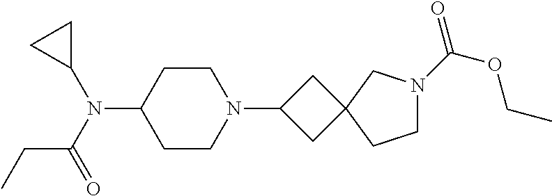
C1CC(N(C(CC)=O)C2CC2)CCN1C1CC2(C1)CN(C(=O)OCC)CC2
